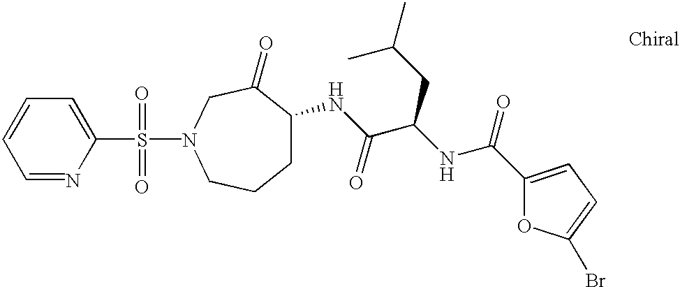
S(C1=CC=CC=N1)(=O)(N1CCCC(NC(C(NC(=O)C2=CC=C(Br)O2)CC(C)C)=O)C(=O)C1)=O
